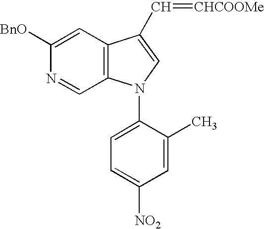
C1([BnO])=CC2=C(C=N1)N(C1=CC=C([NO2])C=C1C)C=C2C=[CHCOOMe]
